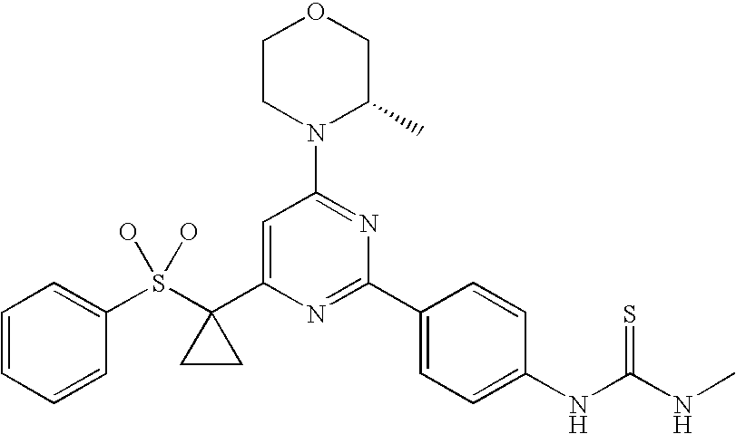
C1=CC=CC(S(C2(C3=CC(N4C(C)COCC4)=NC(C4=CC=C(NC(NC)=S)C=C4)=N3)CC2)(O)O)=C1
